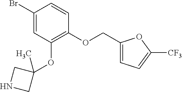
C(OC1=C(OC2(C)CNC2)C=C(Br)C=C1)C1=CC=C([CF3])O1
